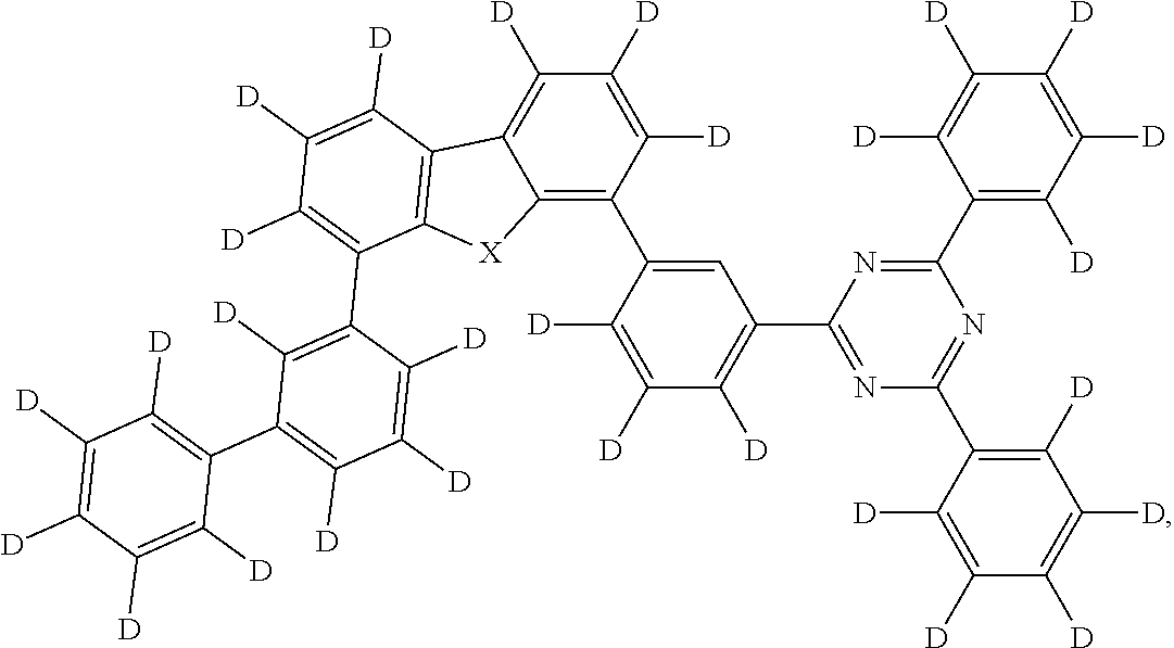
C12=C(C3=CC(C4=NC(C5=C([D])C([D])=C([D])C([D])=C5[D])=NC(C5=C([D])C([D])=C([D])C([D])=C5[D])=N4)=C([D])C([D])=C3[D])C([D])=C([D])C([D])=C1C1=C([X]2)C(C2=C([D])C(C3=C([D])C([D])=C([D])C([D])=C3[D])=C([D])C([D])=C2[D])=C([D])C([D])=C1[D]
